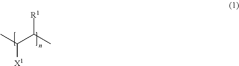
CC(C(C)[R1])[X1]
